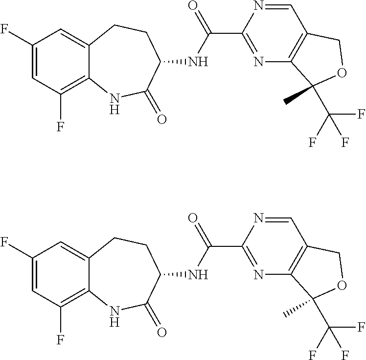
C1(F)=CC(F)=C2C(=C1)CCC(NC(C1=NC3=C(C=N1)COC3(C(F)(F)F)C)=O)C(=O)N2.C1(F)=CC(F)=C2C(=C1)CCC(NC(C1=NC3=C(C=N1)COC3(C(F)(F)F)C)=O)C(=O)N2
